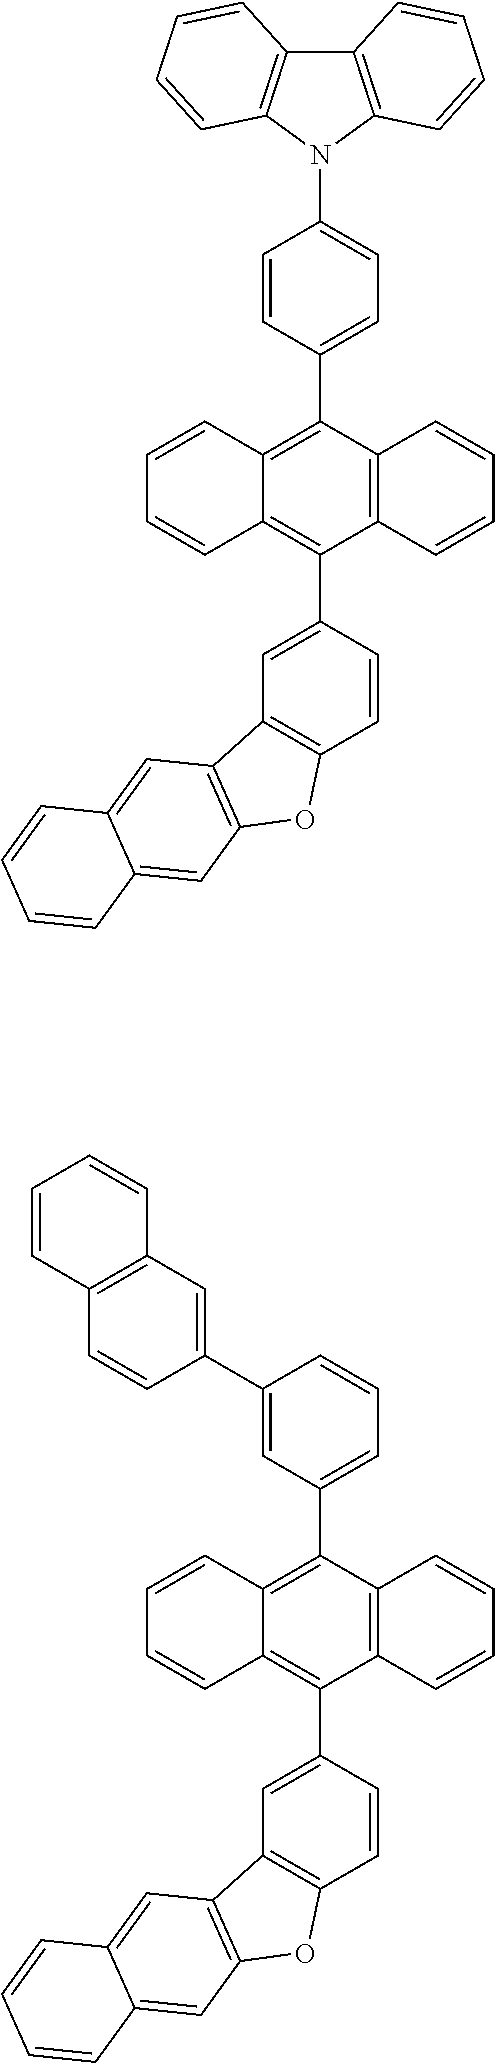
C1=CC(C2=C3C(=C(C4=CC5=C(C=C4)OC4=C5C=C5C(=C4)C=CC=C5)C4=C2C=CC=C4)C=CC=C3)=CC=C1N1C2=C(C3=C1C=CC=C3)C=CC=C2.C1(C2=CC3=C(C=C2)C=CC=C3)=CC(C2=C3C(=C(C4=CC5=C(C=C4)OC4=C5C=C5C(=C4)C=CC=C5)C4=C2C=CC=C4)C=CC=C3)=CC=C1
